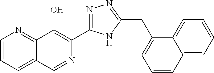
C1=CC=C2C(=N1)C(O)=C(C1=NN=C(CC3=CC=CC4=CC=CC=C34)N1)N=C2
